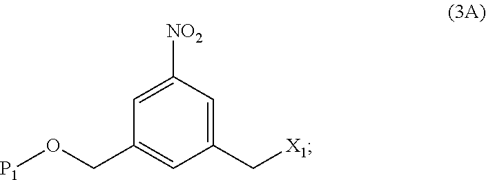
C1(CO[P1])=CC(C[X1])=CC([NO2])=C1
